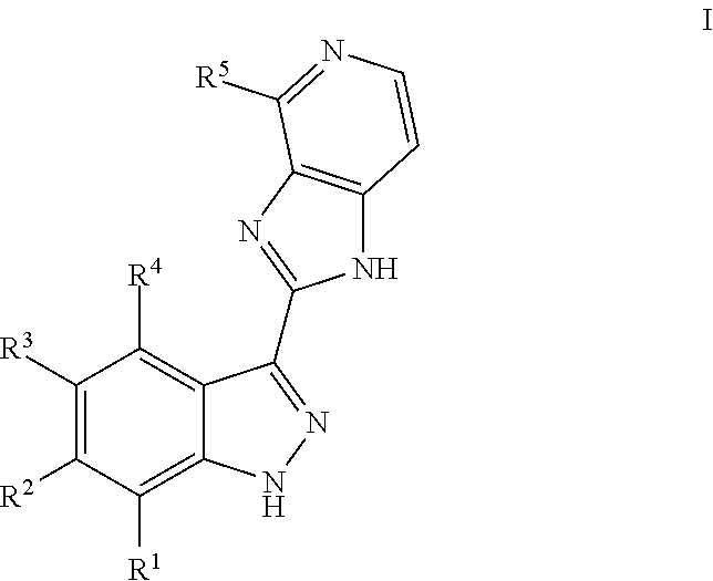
C1([R3])=C([R2])C([R1])=C2C(=C1[R4])C(C1=NC3=C(N1)C=CN=C3[R5])=NN2
